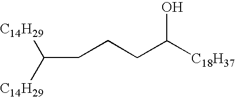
C(CCC([C18H37])O)C([C14H29])[C14H29]
